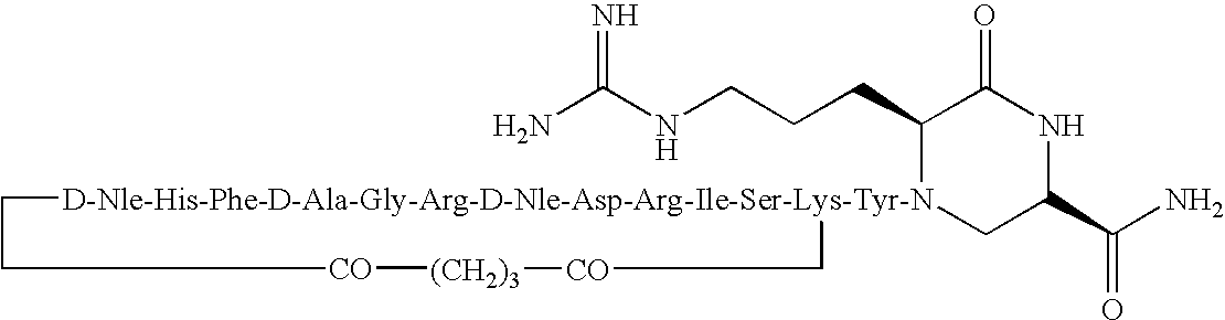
NC(NCCCC1[D-Nle-His-Phe-D-Ala-Gly-Arg-D-Nle-Asp-Arg-Ile-Ser-Lys-Tyr-N]2(CC(C(N)=O)NC1=O)CC[CO][(CH2)3][CO]C2)=N
